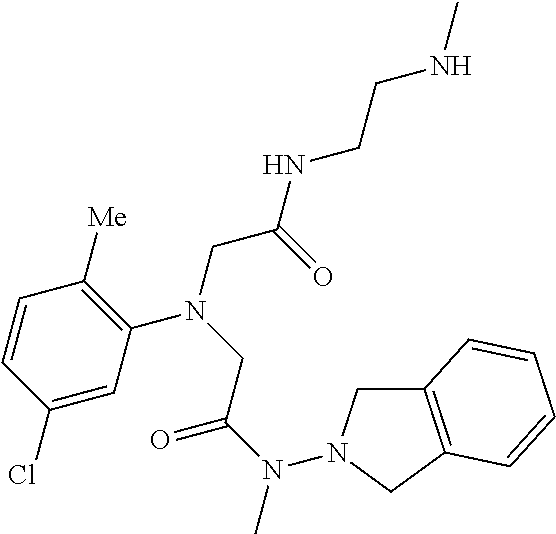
C1=C(Cl)C=CC([Me])=C1N(CC(NCCNC)=O)CC(N(C)N1CC2=C(C1)C=CC=C2)=O
